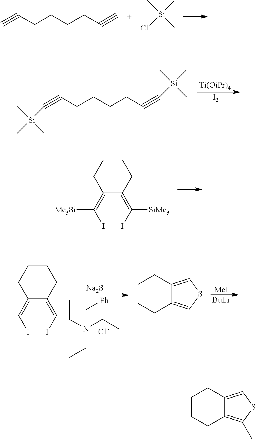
C#CCCCCC#C.C[Si](C)(C)Cl.[Ti(OiPr)4].[I2].C[Si](C)(C)C#CCCCCC#C[Si](C)(C)C.C(I)(=C1C(=C(I)[SiMe3])CCCC1)[Me3Si].CCN(CC)(C[Ph])CC.Cl.[MeI].[BuLi].[Na2S].C(I)=C1C(=CI)CCCC1.C1CCC2=CSC=C2C1.C1CCC2=C(C)SC=C2C1
